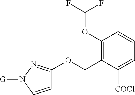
C1(OC(F)F)=C(COC2=NN([G])C=C2)C([COCl])=CC=C1
